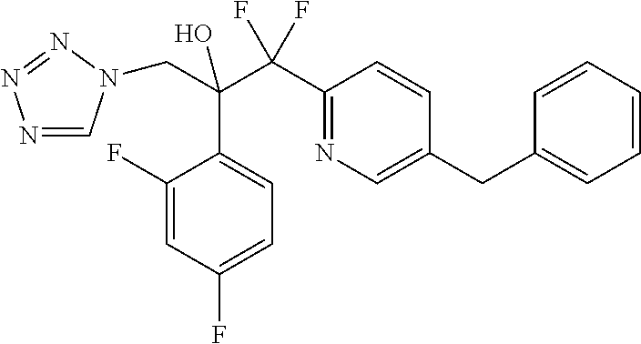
N1=CN(CC(C(C2=NC=C(CC3=CC=CC=C3)C=C2)(F)F)(O)C2=CC=C(F)C=C2F)N=N1
